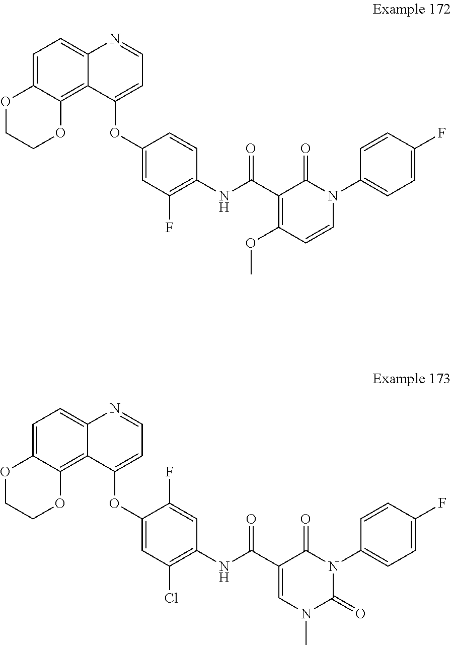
C1=C2C(=C3C(=C1)N=CC=C3OC1=CC(Cl)=C(NC(=O)C3=CN(C)C(=O)N(C4=CC=C(F)C=C4)C3=O)C=C1F)OCCO2.C1=C2C(=C3C(=C1)N=CC=C3OC1=CC(F)=C(NC(=O)C3=C(OC)C=CN(C4=CC=C(F)C=C4)C3=O)C=C1)OCCO2
